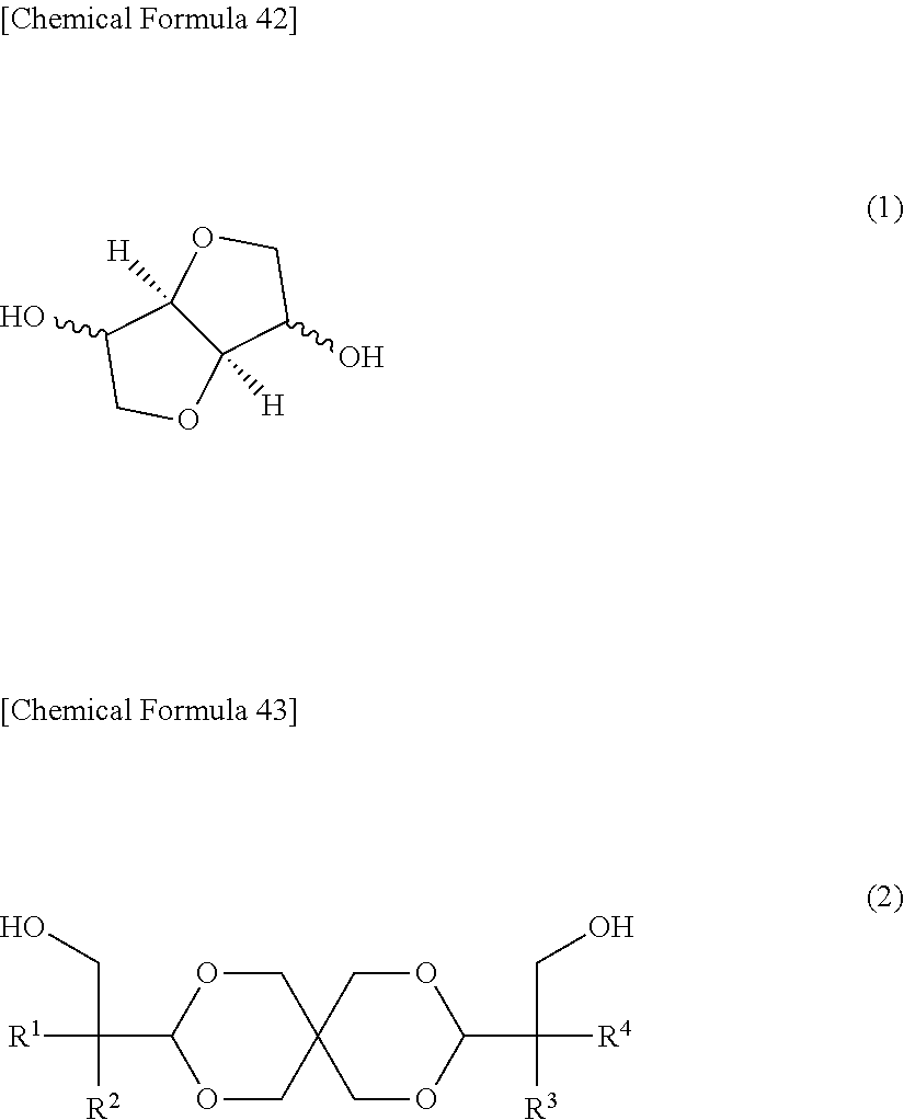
C12([H])C([H])(C(O)CO1)OCC2O.C1OC(C([R2])(CO)[R1])OCC12COC(C([R3])(CO)[R4])OC2
